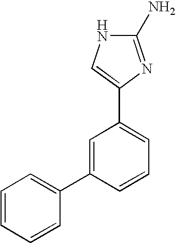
N1C(N)=NC(C2=CC=CC(C3=CC=CC=C3)=C2)=C1
